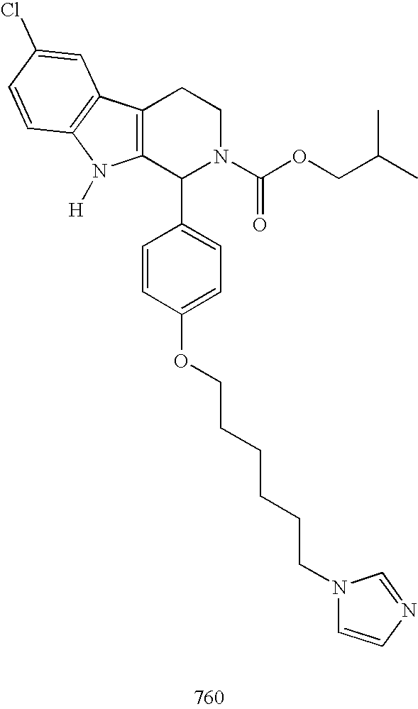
C12=C(C(C3=CC=C(OCCCCCCN4C=CN=C4)C=C3)N(C(OCC(C)C)=O)CC1)N([H])C1=C2C=C(Cl)C=C1
